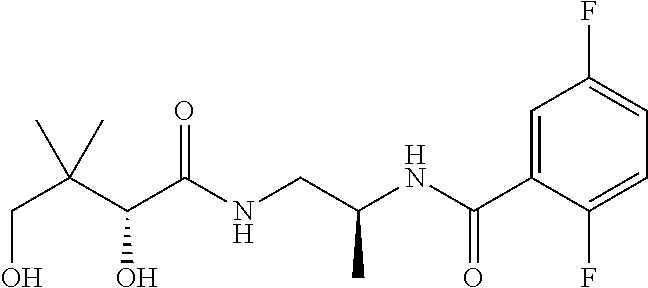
C(C(C(C(NCC(NC(C1=CC(F)=CC=C1F)=O)C)=O)O)(C)C)O
